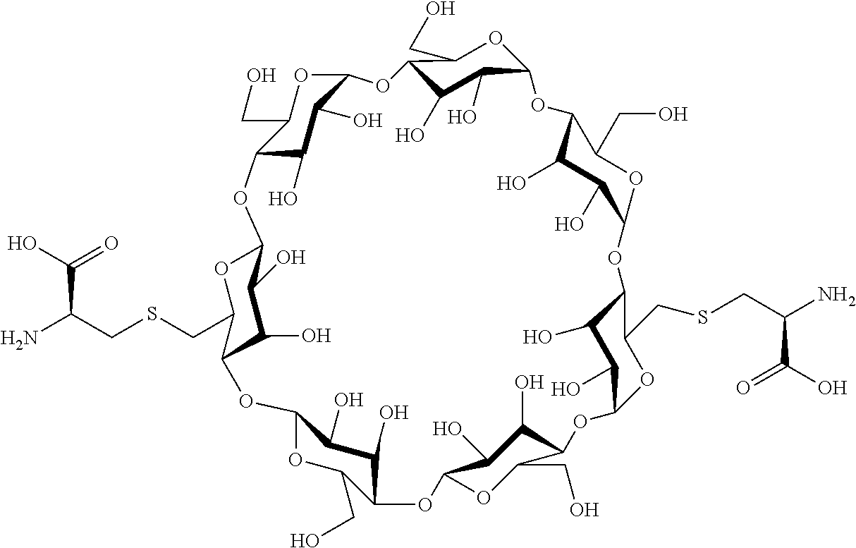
C12OC(CSCC(C(=O)O)N)C(C(O)C1O)OC1OC(CO)C(C(O)C1O)OC1OC(CO)C(C(O)C1O)OC1OC(CSCC(C(=O)O)N)C(C(O)C1O)OC1OC(CO)C(C(O)C1O)OC1OC(CO)C(C(O)C1O)OC1OC(CO)C(C(O)C1O)O2
